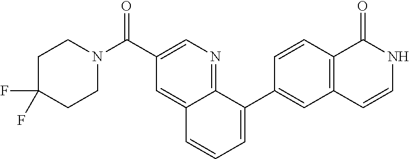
C1C(F)(F)CCN(C(C2=CN=C3C(=C2)C=CC=C3C2=CC3=C(C=C2)C(=O)NC=C3)=O)C1
